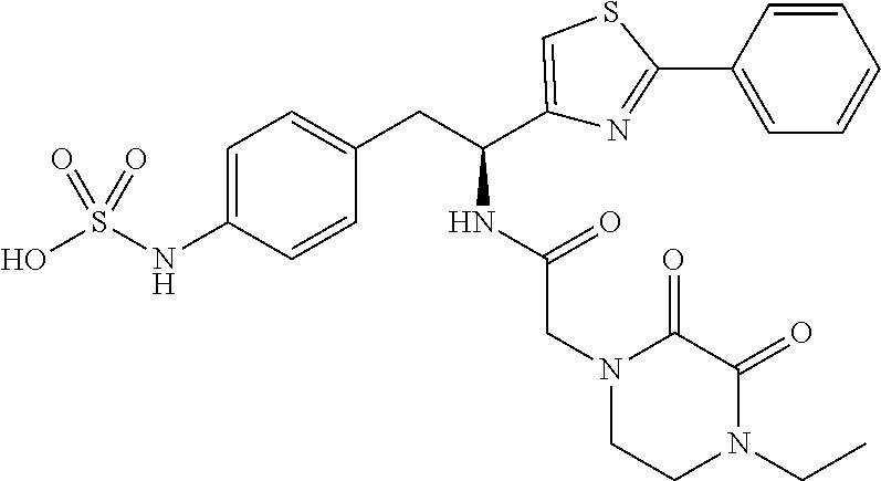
C1=C(NS(O)(=O)=O)C=CC(CC(C2=CSC(C3=CC=CC=C3)=N2)NC(=O)CN2CCN(CC)C(=O)C2=O)=C1
